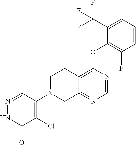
C12=C(OC3=C(F)C=CC=C3C(F)(F)F)N=CN=C1CN(C1=C(Cl)C(=O)NN=C1)CC2
